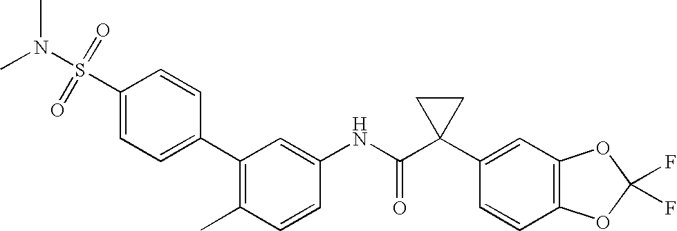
C1(C2=C(C)C=CC(NC(C3(C4=CC5=C(C=C4)OC(F)(F)O5)CC3)=O)=C2)=CC=C(S(N(C)C)(=O)=O)C=C1
